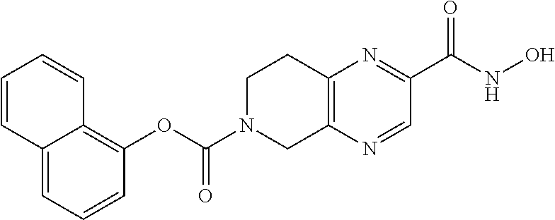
C12=C(N=CC(C(NO)=O)=N1)CN(C(OC1=C3C(=CC=C1)C=CC=C3)=O)CC2
